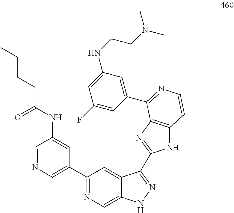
C1=NC=C(C2=NC=C3C(=C2)C(C2=NC4=C(N2)C=CN=C4C2=CC(NCCN(C)C)=CC(F)=C2)=NN3)C=C1NC(CCCC)=O
